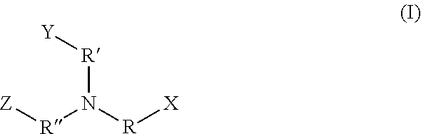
[Z][R]N([R][X])[R][Y]
